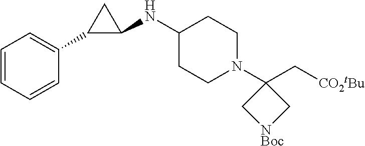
C1(C[CO2tBu])(N2CCC(NC3C(C4=CC=CC=C4)C3)CC2)C[NBoc]C1
